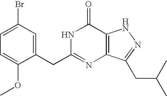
C1=C(CC2=NC3=C(C(=O)N2)NN=C3CC(C)C)C(OC)=CC=C1Br
